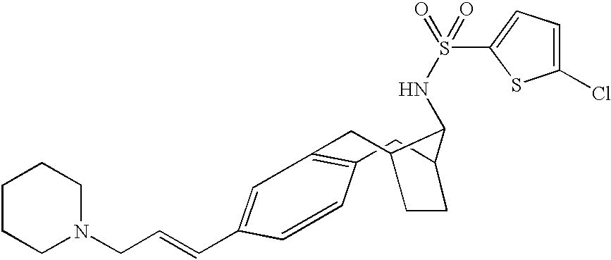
C1=CC(C=CCN2CCCCC2)=CC2=C1CC1CCC(C2)C1NS(C1=CC=C(Cl)S1)(=O)=O
